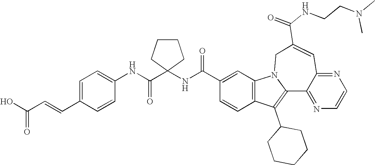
C1(C(NC2(C(NC3=CC=C(C=CC(O)=O)C=C3)=O)CCCC2)=O)=CC2=C(C=C1)C(C1CCCCC1)=C1N2CC(C(=O)NCCN(C)C)=CC2=NC=CN=C12
